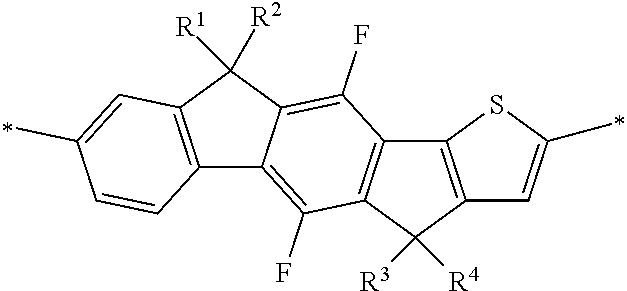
C12=C(C3=C(F)C4=C(C(F)=C3C1([R1])[R2])C1=C(C4([R3])[R4])C=C(C)S1)C=CC(C)=C2
